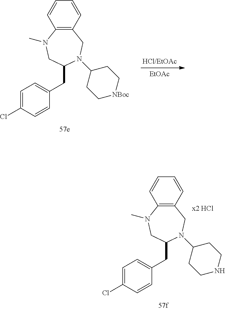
C12=C(C=CC=C1)CN(C1CCNCC1)C(CC1=CC=C(Cl)C=C1)CN2C.C12=C(C=CC=C1)CN(C1CC[NBoc]CC1)C(CC1=CC=C(Cl)C=C1)CN2C.[EtOAc]
